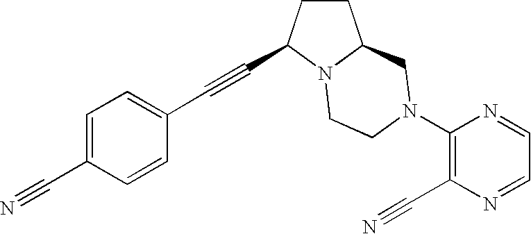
C1=C(C#N)C=CC(C#CC2CCC3N2CCN(C2=C(C#N)N=CC=N2)C3)=C1
